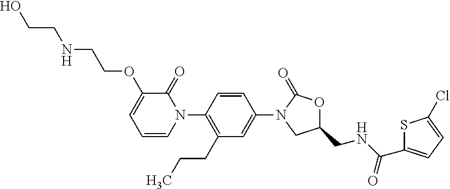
C1=CC(N2C(=O)C(OCCNCCO)=CC=C2)=C(CCC)C=C1N1CC(CNC(C2=CC=C(Cl)S2)=O)OC1=O
